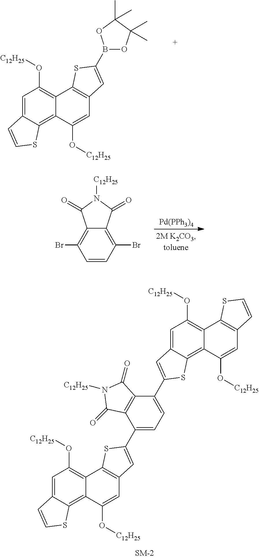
C1=C2C(=C3C(=C1O[C12H25])C1=C(C=C3O[C12H25])C=C(B3OC(C)(C)C(C)(C)O3)S1)SC=C2.C1=C2C(=C3C(=C1O[C12H25])C1=C(C=C3O[C12H25])C=C(C3=CC=C(C4=CC5=CC(O[C12H25])=C6C(=C5S4)C(O[C12H25])=CC4=C6SC=C4)C4=C3C(=O)N([C12H25])C4=O)S1)SC=C2.[Pd(PPh3)4].C1=CC(Br)=C2C(=C1Br)C(=O)N([C12H25])C2=O
